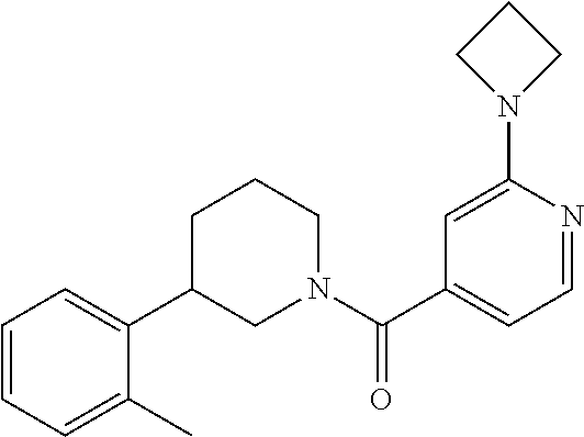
C1=C(N2CCC2)N=CC=C1C(N1CCCC(C2=CC=CC=C2C)C1)=O
